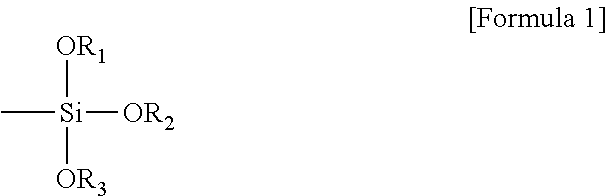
C[Si]([OR2])([OR1])[OR3]
